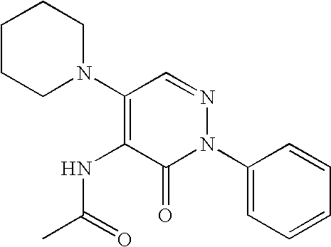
C1(N2N=CC(N3CCCCC3)=C(NC(C)=O)C2=O)=CC=CC=C1
